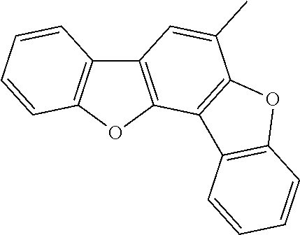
C12=C(OC3=C1C=CC=C3)C1=C(C(C)=C2)OC2=C1C=CC=C2
